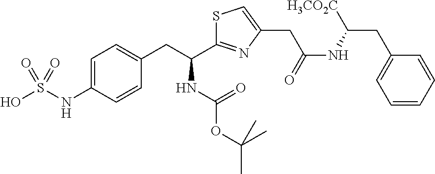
C1=C(NS(O)(=O)=O)C=CC(CC(C2=NC(CC(NC([H3CO2C])CC3=CC=CC=C3)=O)=CS2)NC(OC(C)(C)C)=O)=C1
